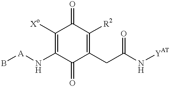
C1([Xo])=C(N[A]B)C(=O)C(CC(N[YAT])=O)=C([R2])C1=O
